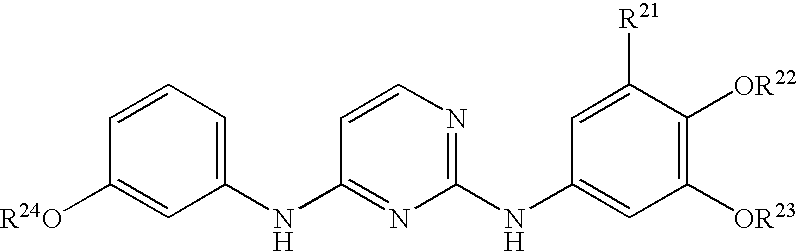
C1=CC=C(NC2=NC(NC3=CC([OR23])=C([OR22])C([R21])=C3)=NC=C2)C=C1[R24O]
